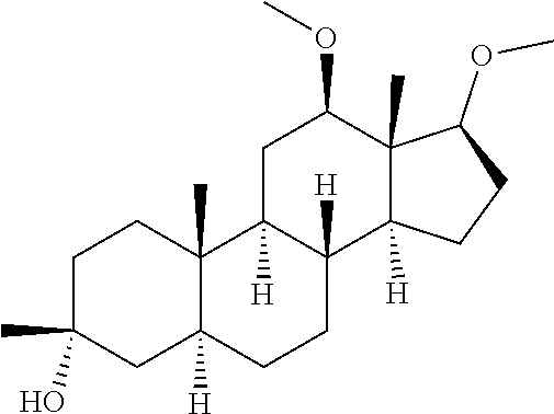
C1C(C)(O)CC2([H])C(C)(C1)C1([H])C([H])(CC2)C2([H])C(C)(C(OC)C1)C(OC)CC2
